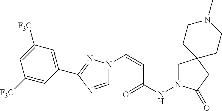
N1(C=CC(NN2CC3(CC2=O)CCN(C)CC3)=O)C=NC(C2=CC([F3C])=CC([F3C])=C2)=N1
